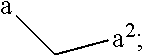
C([a2])[a]
